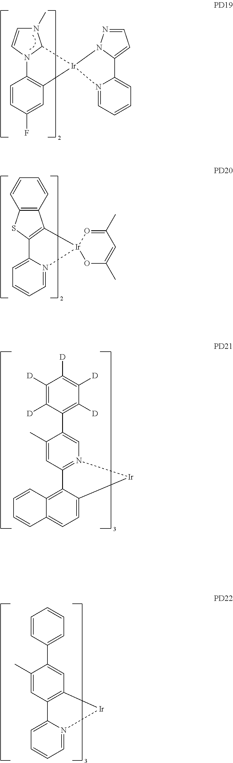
C1=N2C(=CC=C1)C1=C(C3=C(S1)C=CC=C3)[Ir]21OC(C)=CC(C)=O1.C1([D])=C([D])C(C2=CN3=C(C=C2C)C2=C4C(=CC=C2[Ir]3)C=CC=C4)=C([D])C([D])=C1[D].C1=CC(C2=CC3=C(C=C2C)C2=CC=CC=N2[Ir]3)=CC=C1.N1(C)C=CN2C1[Ir]1(C3=C2C=CC(F)=C3)N2=CC=CC=C2C2=CC=NN21
